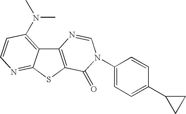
C12=C(SC3=NC=CC(N(C)C)=C13)C(=O)N(C1=CC=C(C3CC3)C=C1)C=N2
